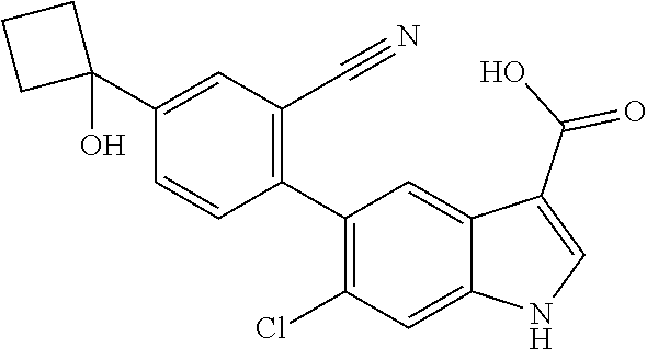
C1(C2=C(C#N)C=C(C3(O)CCC3)C=C2)=C(Cl)C=C2C(=C1)C(C(=O)O)=CN2
